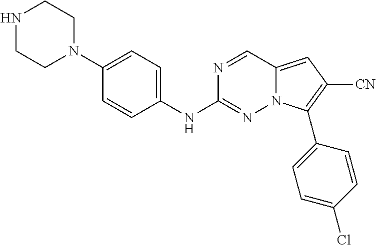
N1CCN(C2=CC=C(NC3=NN4C(=CC([CN])=C4C4=CC=C(Cl)C=C4)C=N3)C=C2)CC1
